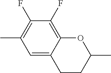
C12=CC(C)=C(F)C(F)=C1OC(C)CC2
